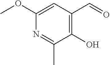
OC1=C(C=O)C=C(OC)N=C1C
